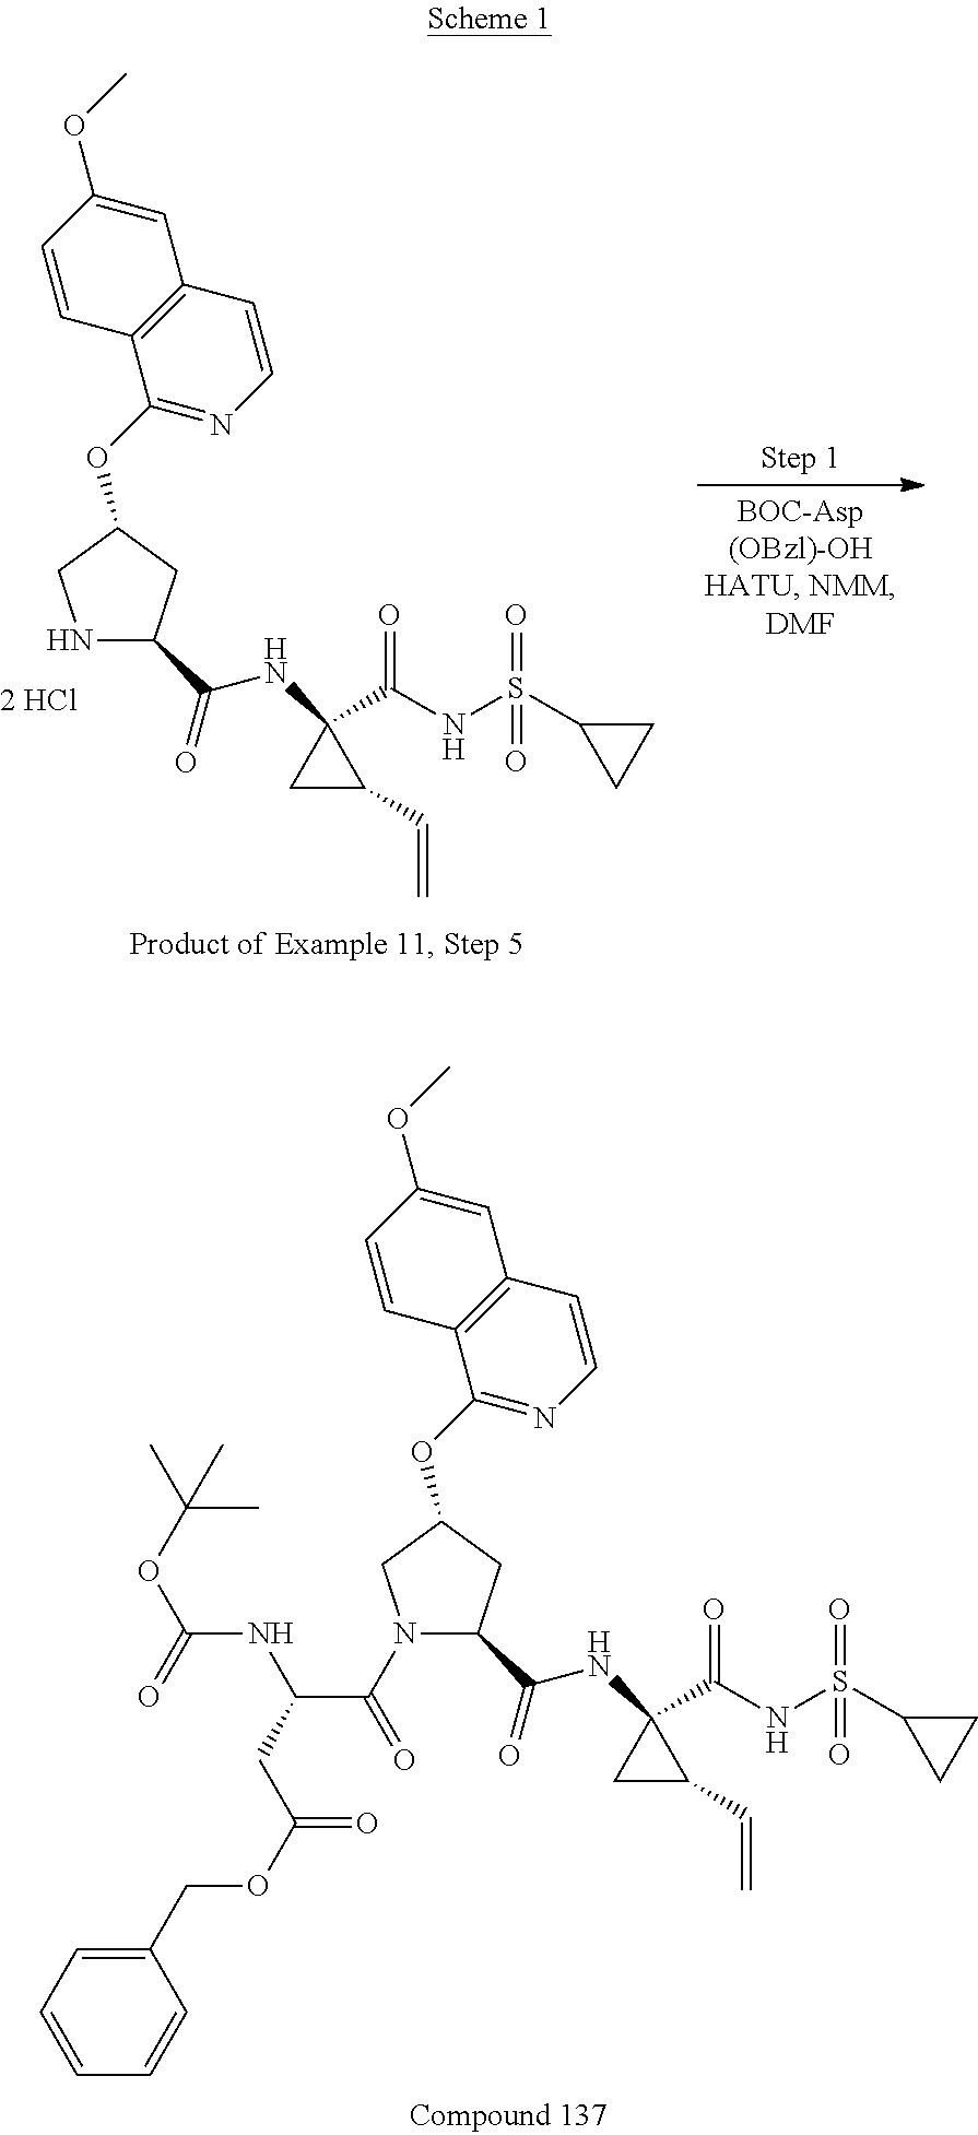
N1C(C(=O)NC2(C(NS(C3CC3)(=O)=O)=O)CC2C=C)CC(OC2=NC=CC3=C2C=CC(OC)=C3)C1.N1(C(C(CC(OCC2=CC=CC=C2)=O)NC(OC(C)(C)C)=O)=O)C(C(=O)NC2(C(NS(C3CC3)(=O)=O)=O)CC2C=C)CC(OC2=NC=CC3=C2C=CC(OC)=C3)C1
